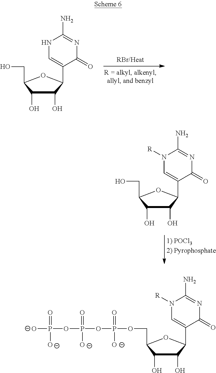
C1(O)C(O)C(CO)OC1C1=CN([R])C(N)=NC1=O.C1(O)C(O)C(CO)OC1C1=CNC(N)=NC1=O.C1(O)C(O)C(COP(OP(OP([O-])(=O)[O-])(=O)[O-])(=O)[O-])OC1C1=CN([R])C(N)=NC1=O
